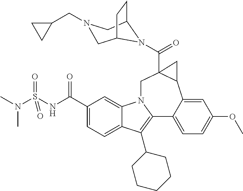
C1(C(NS(N(C)C)(=O)=O)=O)=CC=C2C(=C1)N1C(=C2C2CCCCC2)C2=CC=C(OC)C=C2C2C(C(=O)N3C4CCC3CN(CC3CC3)C4)(C1)C2
